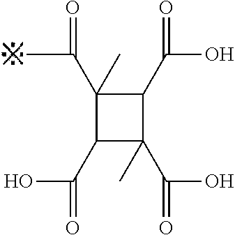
C1(C(=O)C)(C)C(C(=O)O)C(C(=O)O)(C)C1C(=O)O
